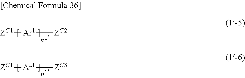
[ZC1][Ar1][ZC2].[ZC1][Ar1][ZC3]
